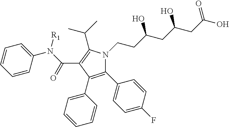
C1=CC(N(C(C2=C(C(C)C)N(CCC(CC(CC(O)=O)O)O)C(C3=CC=C(F)C=C3)=C2C2=CC=CC=C2)=O)[R1])=CC=C1
